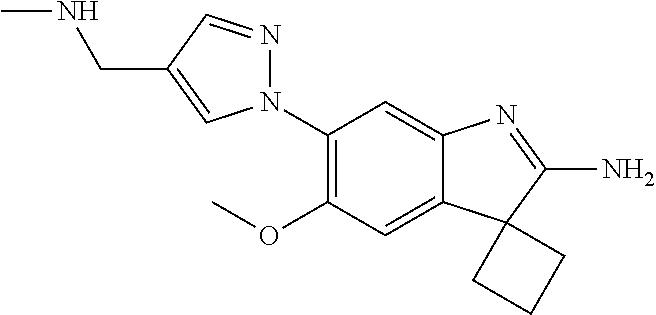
N1(C2=C(OC)C=C3C(=C2)N=C(N)C32CCC2)N=CC(CNC)=C1
